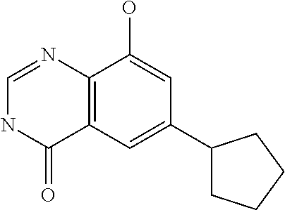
C12=C(C=C(C3CCCC3)C=C1O)C(=O)NC=N2
